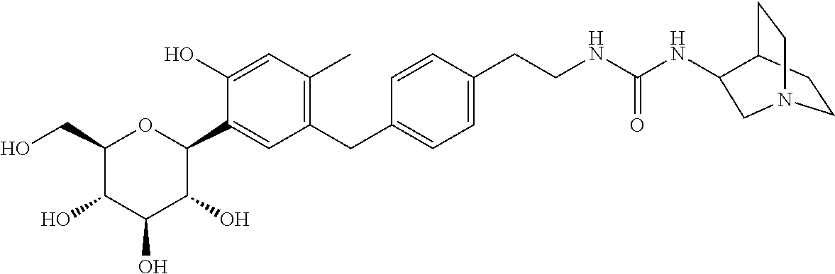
C1(CO)C(O)C(O)C(O)C(C2=CC(CC3=CC=C(CCNC(NC4C5CCN(CC5)C4)=O)C=C3)=C(C)C=C2O)O1
